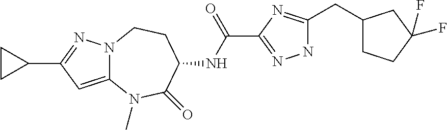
C12=CC(C3CC3)=NN1CCC(NC(C1=NNC(CC3CCC(F)(F)C3)=N1)=O)C(=O)N2C
